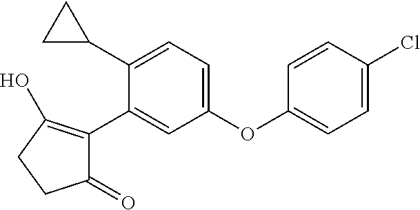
C1(C2CC2)=CC=C(OC2=CC=C(Cl)C=C2)C=C1C1=C(O)CCC1=O
